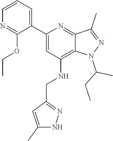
C1=C(C2=CC=CN=C2OCC)N=C2C(=C1NCC1=NNC(C)=C1)N(C(C)CC)N=C2C
